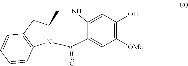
C12=CC(O)=C([OMe])C=C1C(=O)N1C3=C(CC1CN2)C=CC=C3
